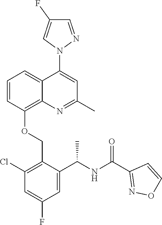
C1=CC(OCC2=C(Cl)C=C(F)C=C2C(NC(C2=NOC=C2)=O)C)=C2C(=C1)C(N1N=CC(F)=C1)=CC(C)=N2
